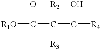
[R1O]CCC[R4].O.[R2].O.[R3]
